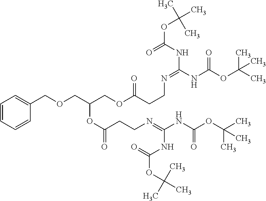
C1(COCC(COC(CCN=C(NC(OC(C)(C)C)=O)NC(OC(C)(C)C)=O)=O)OC(CCN=C(NC(OC(C)(C)C)=O)NC(=O)OC(C)(C)C)=O)=CC=CC=C1
